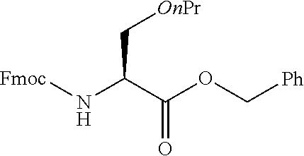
C(=O)(C(N[Fmoc])C[OnPr])OC[Ph]
